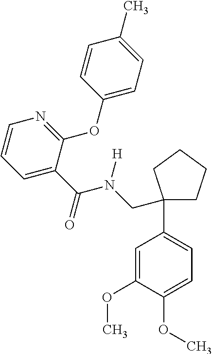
C1(C(=O)N([H])CC2(C3=CC=C(OC)C(OC)=C3)CCCC2)=CC=CN=C1OC1=CC=C(C)C=C1
